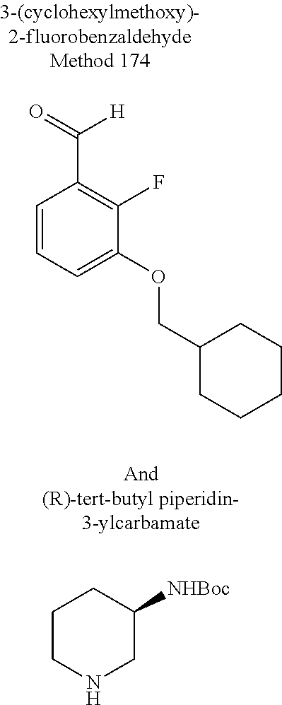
C1=CC=C(OCC2CCCCC2)C(F)=C1C([H])=O.C1CNCC([NHBoc])C1
